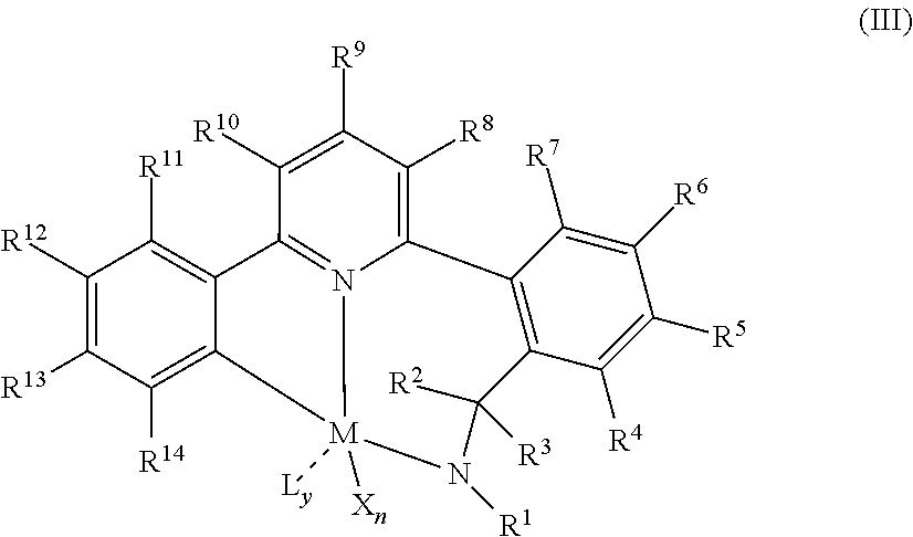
C12=C(C([R4])=C([R5])C([R6])=C1[R7])C([R2])([R3])N([R1])[M]1([Xn])([Ly])N3=C(C([R10])=C([R9])C([R8])=C23)C2=C([R11])C([R12])=C([R13])C([R14])=C21
